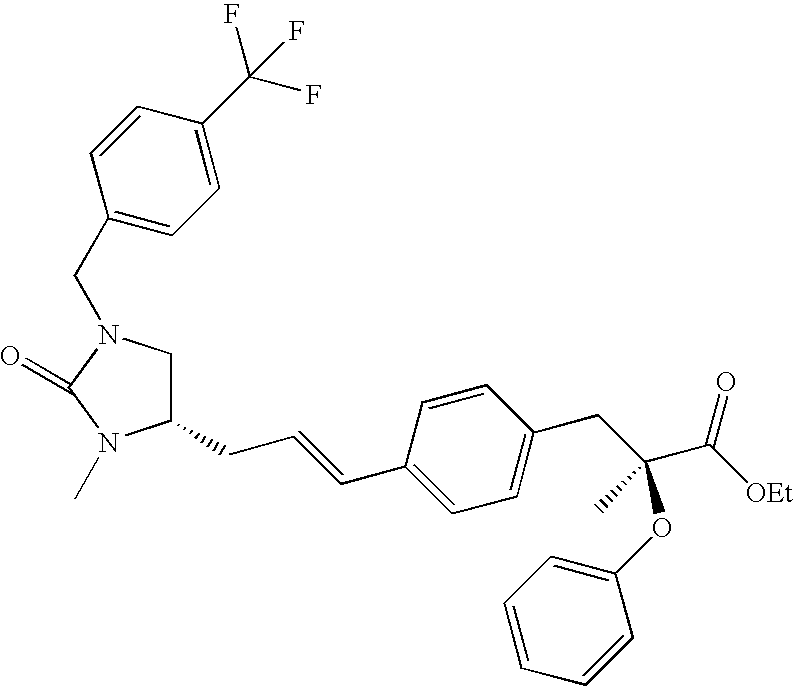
C1N(CC2=CC=C(C(F)(F)F)C=C2)C(=O)N(C)C1CC=CC1=CC=C(CC(C([OEt])=O)(C)OC2=CC=CC=C2)C=C1
